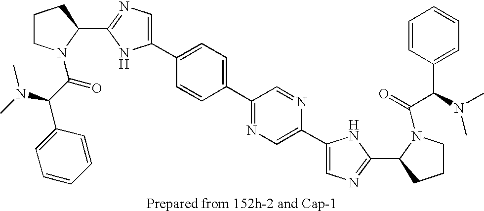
C1CN(C(C(N(C)C)C2=CC=CC=C2)=O)C(C2=NC=C(C3=CC=C(C4=NC=C(C5=CN=C(C6CCCN6C(C(C6=CC=CC=C6)N(C)C)=O)N5)N=C4)C=C3)N2)C1
